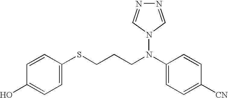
C1=CC(SCCCN(C2=CC=C([CN])C=C2)N2C=NN=C2)=CC=C1O
